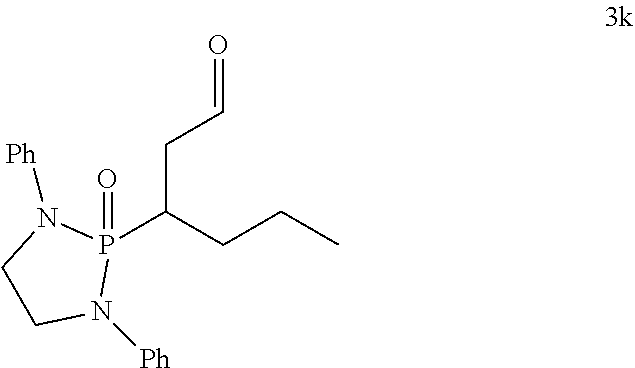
P1(C(CCC)CC=O)(=O)N([Ph])CCN1[Ph]
